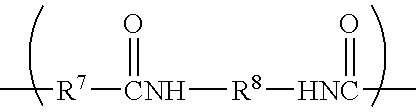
C[R7][CNH]([R8][HNC](C)=O)=O
